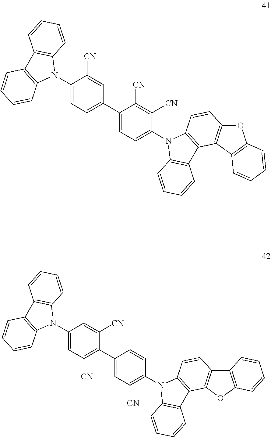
C1(N2C3=C(C4=C2C=CC=C4)C=CC=C3)=CC=C(C2=CC=C(N3C4=C(C5=C3C=CC3=C5C5=C(O3)C=CC=C5)C=CC=C4)C([CN])=C2[CN])C=C1[CN].C1(N2C3=C(C4=C2C=CC=C4)C=CC=C3)=CC([CN])=C(C2=CC([CN])=C(N3C4=C(C5=C3C=CC3=C5OC5=C3C=CC=C5)C=CC=C4)C=C2)C([CN])=C1
